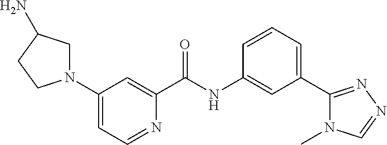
N1(C2=CC=NC(C(NC3=CC(C4=NN=CN4C)=CC=C3)=O)=C2)CC(N)CC1
